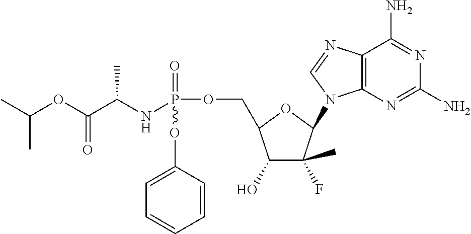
C12=C(N=C(N)N=C1N)N(C1OC(COP(OC3=CC=CC=C3)(=O)NC(C(OC(C)C)=O)C)C(O)C1(F)C)C=N2
